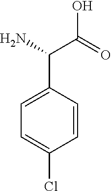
C1=C(C(N)C(=O)O)C=CC(Cl)=C1
